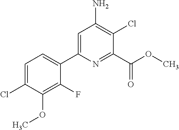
C1=C(Cl)C(OC)=C(F)C(C2=CC(N)=C(Cl)C(C(OC)=O)=N2)=C1
